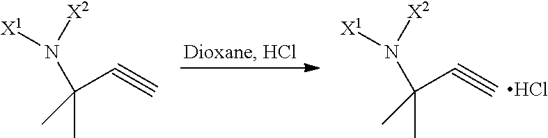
CC(C#C)(N([X2])[X1])C.Cl.CC(C#C)(N([X2])[X1])C
